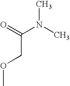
C(COC)(=O)N(C)C
